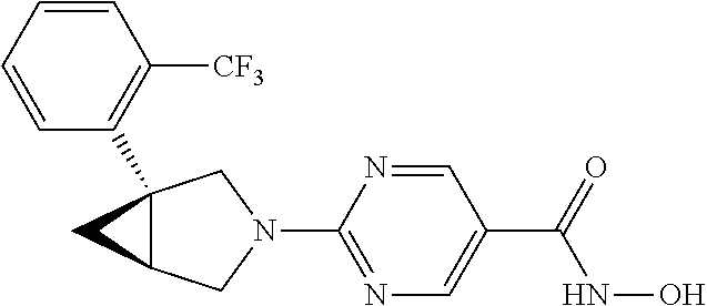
C1=CC=CC([CF3])=C1C12C(CN(C3=NC=C(C(NO)=O)C=N3)C1)C2
